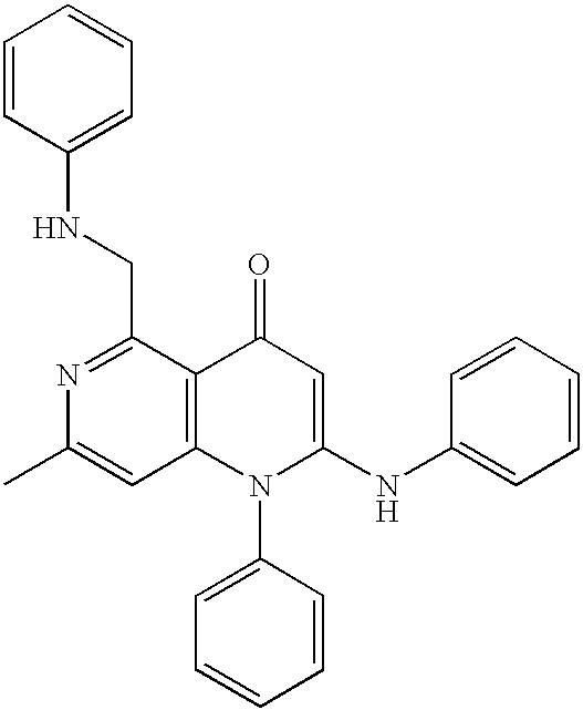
N1=C(CNC2=CC=CC=C2)C2=C(C=C1C)N(C1=CC=CC=C1)C(NC1=CC=CC=C1)=CC2=O
